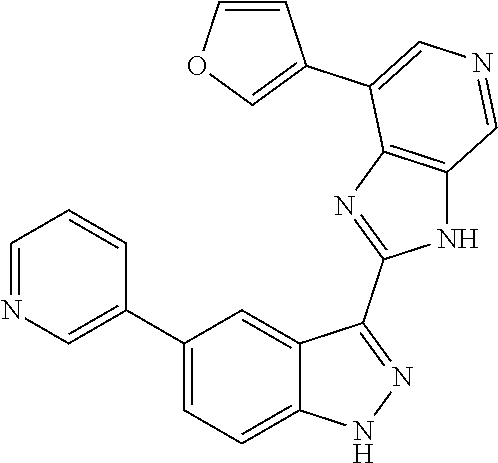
C1(C2=CN=CC=C2)=CC=C2C(=C1)C(C1=NC3=C(N1)C=NC=C3C1=COC=C1)=NN2
